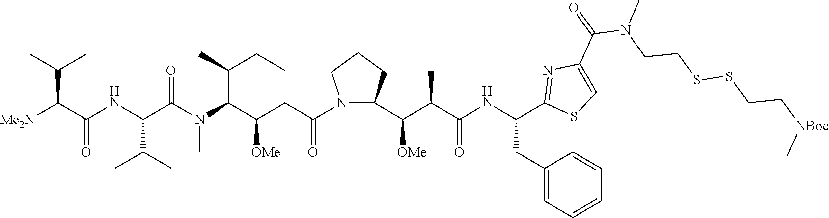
N1(C(CC(C(N(C(C(NC(C([Me2N])C(C)C)=O)C(C)C)=O)C)C(C)CC)[OMe])=O)C(C(C(C(NC(C2=NC(C(=O)N(CCSSCC[NBoc]C)C)=CS2)CC2=CC=CC=C2)=O)C)[OMe])CCC1
